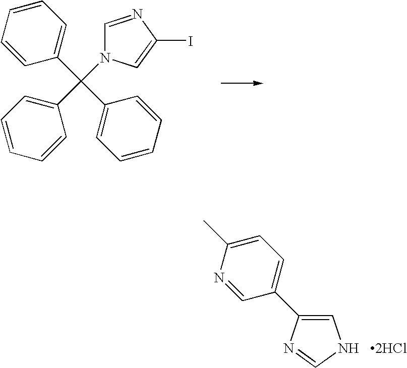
C1=NC(I)=CN1C(C1=CC=CC=C1)(C1=CC=CC=C1)C1=CC=CC=C1.C1=C(C2=CC=C(C)N=C2)N=C[NH   2HCl]1
